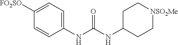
C1([FO2SO])=CC=C(NC(NC2CC[NSO2Me]CC2)=O)C=C1
